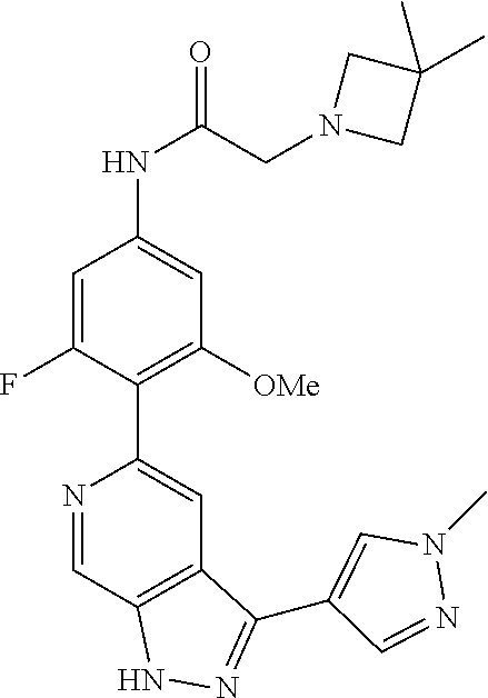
N1=CC2=C(C=C1C1=C([OMe])C=C(NC(=O)CN3CC(C)(C)C3)C=C1F)C(C1=CN(C)N=C1)=NN2
